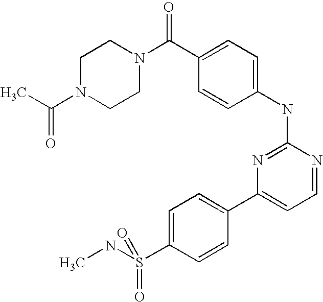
C1N(C(C)=O)CCN(C(C2=CC=C(NC3=NC(C4=CC=C(S(=O)(=O)NC)C=C4)=CC=N3)C=C2)=O)C1
